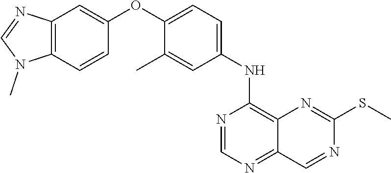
C12=C(C=CC(OC3=CC=C(NC4=C5C(=NC=N4)C=NC(SC)=N5)C=C3C)=C1)N(C)C=N2
